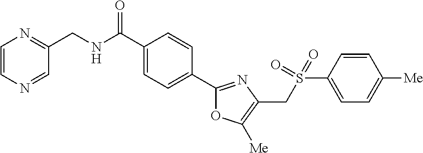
C1(C(NCC2=NC=CN=C2)=O)=CC=C(C2=NC(CS(C3=CC=C([Me])C=C3)(=O)=O)=C([Me])O2)C=C1
